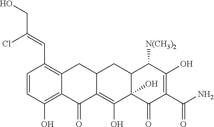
C1(=O)C2=C(O)C3(O)C(CC2CC2=C(C=C(CO)Cl)C=CC(O)=C12)C([N(CH3)2])C(O)=C(C(=O)N)C3=O
